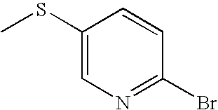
C1(SC)=CN=C(Br)C=C1
